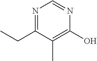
N1=C(CC)C(C)=C(O)N=C1
